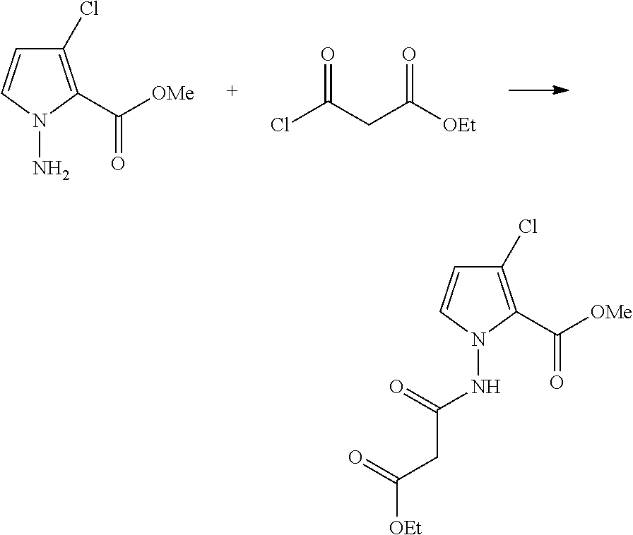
C1(Cl)=C(C([OMe])=O)N(N)C=C1.ClC(CC([OEt])=O)=O.C1(Cl)=C(C([OMe])=O)N(NC(CC([OEt])=O)=O)C=C1
